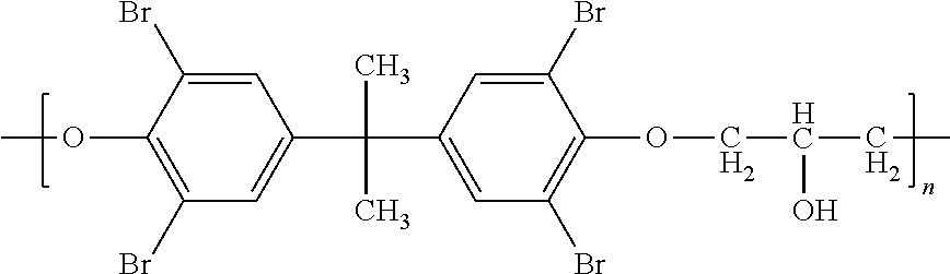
COC1=C(Br)C=C(C(C)(C)C2=CC(Br)=C(OCC(O)CC)C(Br)=C2)C=C1Br
